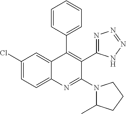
C1(Cl)=CC=C2C(=C1)C(C1=CC=CC=C1)=C(C1=NN=NN1)C(N1C(C)CCC1)=N2
